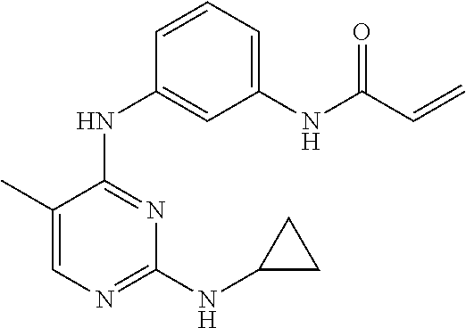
C1(C)=CN=C(NC2CC2)N=C1NC1=CC(NC(C=C)=O)=CC=C1
